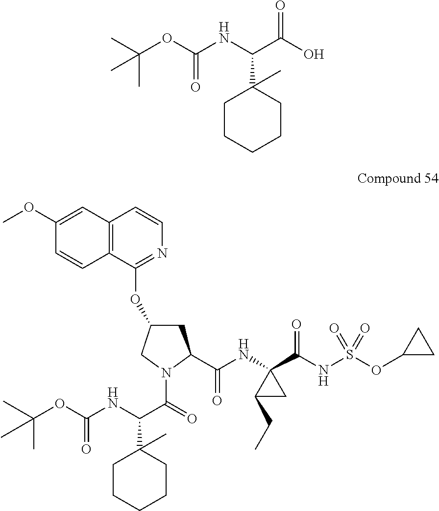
C(O)(C(NC(OC(C)(C)C)=O)C1(C)CCCCC1)=O.C12=C(C=CN=C1OC1CC(C(NC3(C(NS(=O)(=O)OC4CC4)=O)CC3CC)=O)N(C(=O)C(NC(OC(C)(C)C)=O)C3(C)CCCCC3)C1)C=C(OC)C=C2
